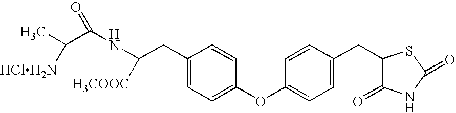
C1(CC(NC(C(C)[HClH2N])=O)[H3COOC])=CC=C(OC2=CC=C(CC3C(=O)NC(=O)S3)C=C2)C=C1
